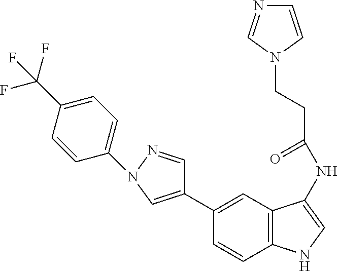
C1(C2=CN(C3=CC=C(C(F)(F)F)C=C3)N=C2)=CC2=C(C=C1)NC=C2NC(CCN1C=CN=C1)=O
